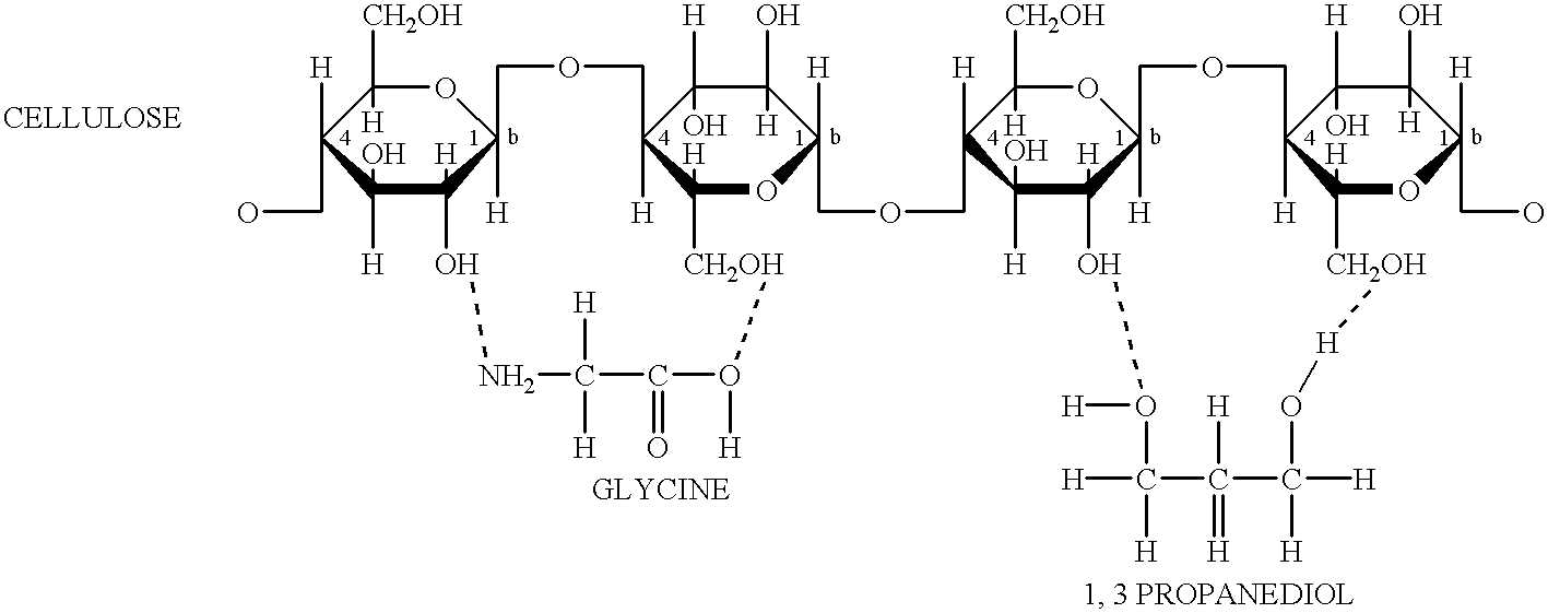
C1([CH2OH])([H])OC2([H])C([H])(C([H])(O)C1([H])CO)ONC([H])([H])C(=O)O([H])[CH2OH]C1([H])C([H])(C([H])(O)C(O)([H])C([H])(COCC3([H])C([CH2OH])([H])OC4([H])C([H])(C3([H])O)OO([H])C([H])([H])C(=[H])([H])C([H])([H])O[H][CH2OH]C3([H])C([H])(C([H])(O)C(O)([H])C([H])(CO)O3)COC4)O1)COC2
